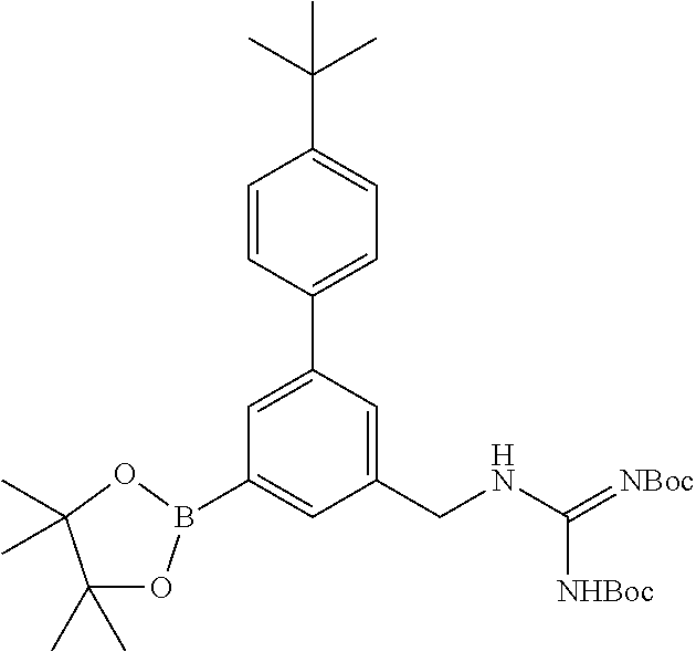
C1=CC(C2=CC(B3OC(C)(C)C(C)(C)O3)=CC(CNC(=[NBoc])[NHBoc])=C2)=CC=C1C(C)(C)C
